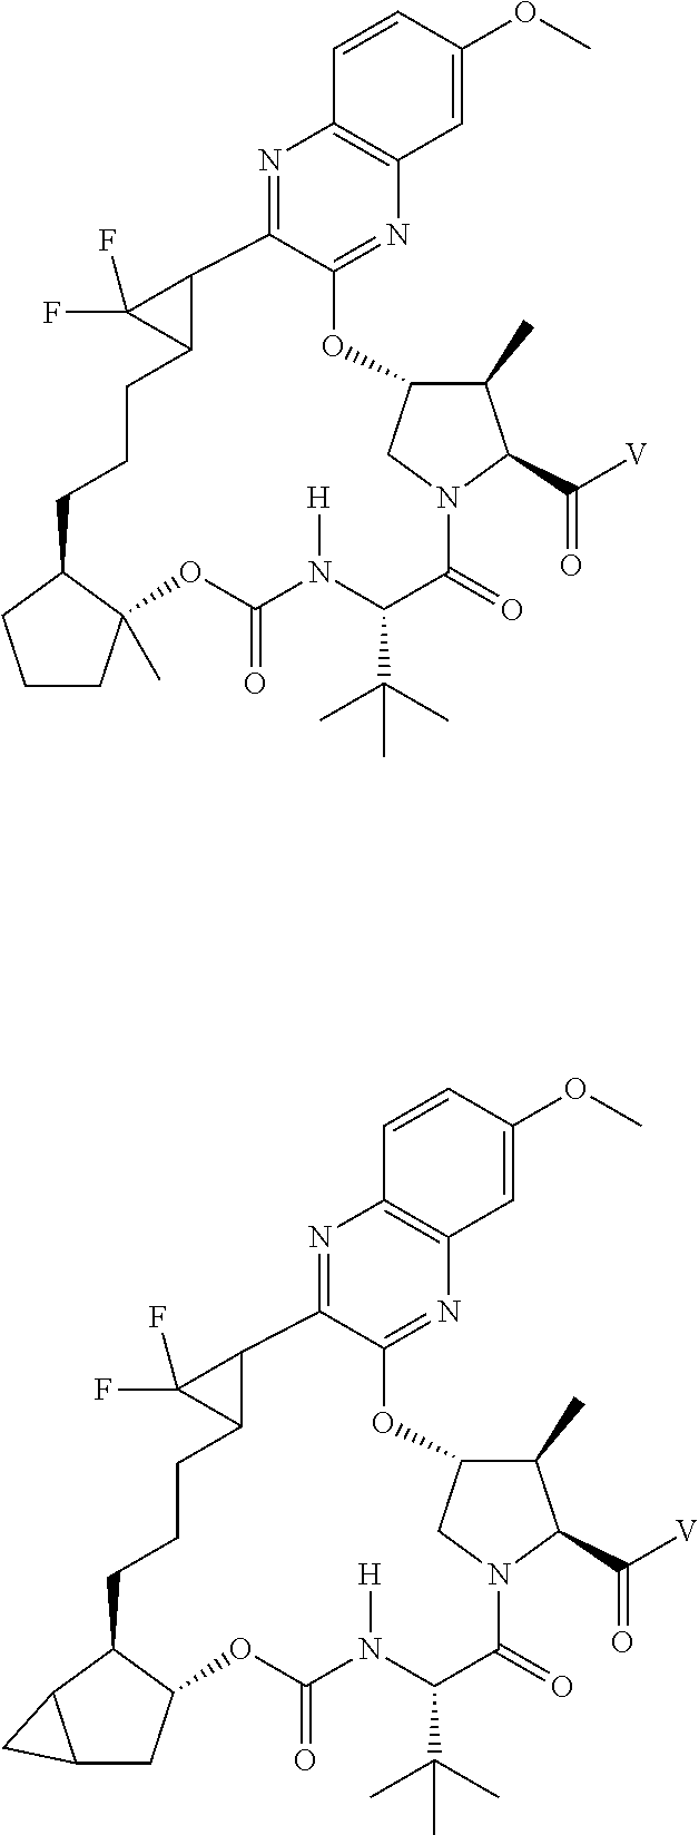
N1=C2C(=NC3=C1C=CC(OC)=C3)OC1C(C)C(C([V])=O)N(C(=O)C(C(C)(C)C)N([H])C(=O)OC3(C)C(CCCC4C2C4(F)F)CCC3)C1.N1=C2C(=NC3=C1C=CC(OC)=C3)OC1C(C)C(C([V])=O)N(C(=O)C(C(C)(C)C)N([H])C(=O)OC3C(CCCC4C2C4(F)F)C2C(C3)C2)C1
